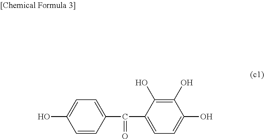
C1=CC(C(C2=CC=C(O)C(O)=C2O)=O)=CC=C1O
